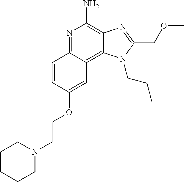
C1CCCN(CCOC2=CC3=C4C(=C(N)N=C3C=C2)N=C(COC)N4CCC)C1
